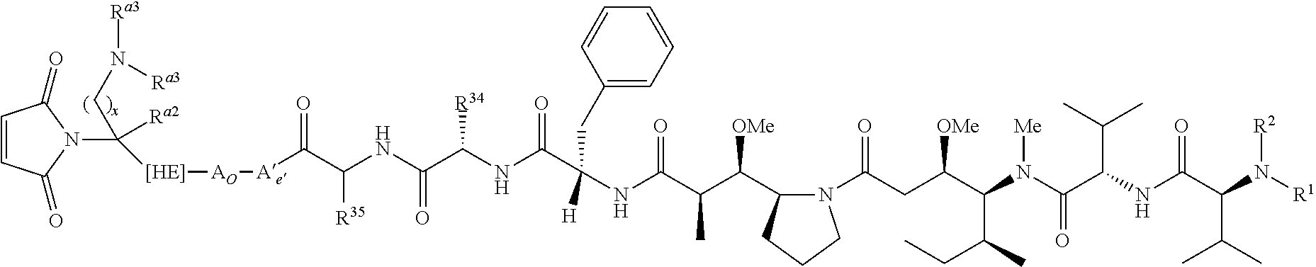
C1=CC(=O)N(C([[HE]][AO][Ae]C(C(NC(C(NC(C(NC(C(C(C2N(C(CC(C(N(C(C(NC(C(N([R1])[R2])C(C)C)=O)C(C)C)=O)[Me])C(C)CC)[OMe])=O)CCC2)[OMe])C)=O)(CC2=CC=CC=C2)[H])=O)[R34])=O)[R35])=O)([Ra2])CN([Ra3])[Ra3])C1=O
